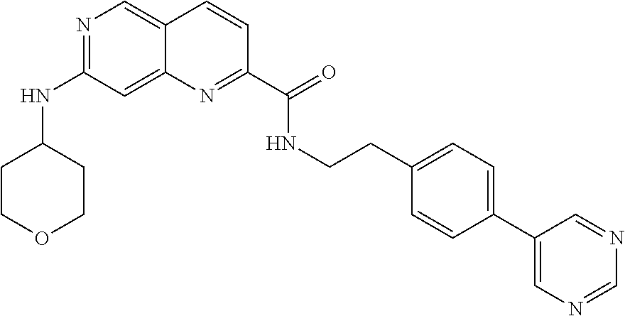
N1=C(NC2CCOCC2)C=C2C(=C1)C=CC(C(=O)NCCC1=CC=C(C3=CN=CN=C3)C=C1)=N2
